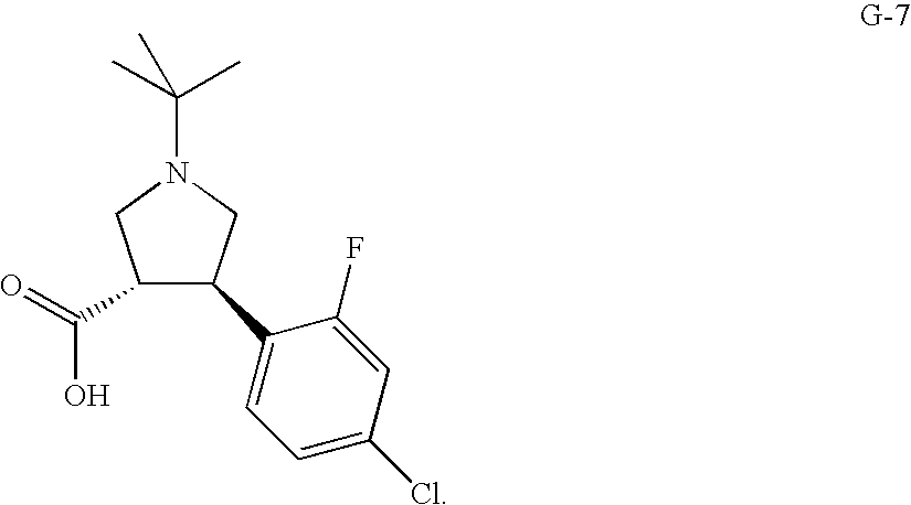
C1(C2=CC=C(Cl)C=C2F)CN(C(C)(C)C)CC1C(O)=O
